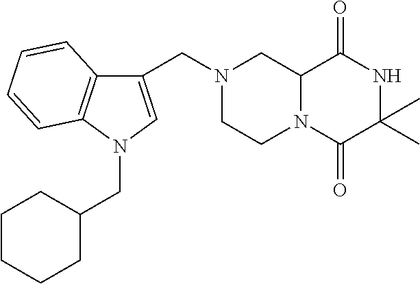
C12N(C(=O)C(C)(C)NC1=O)CCN(CC1=CN(CC3CCCCC3)C3=C1C=CC=C3)C2
